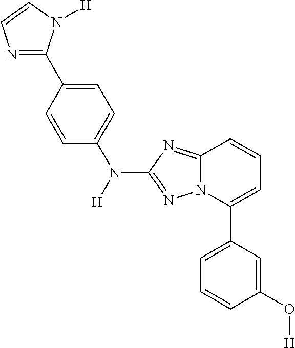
C1=C(C2=CC=CC3=NC(N([H])C4=CC=C(C5=NC=CN5[H])C=C4)=NN23)C=C(O[H])C=C1
